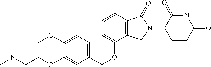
C1(OC)=CC=C(COC2=CC=CC3=C2CN(C2CCC(=O)NC2=O)C3=O)C=C1OCCN(C)C
